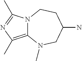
C12=C(C)N=C(C)N1CCC(N)CN2C
